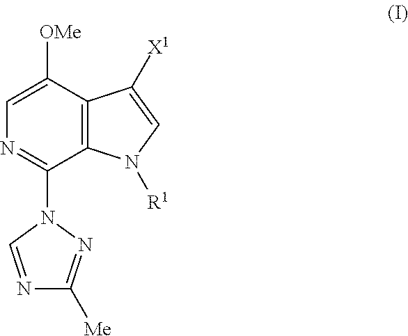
C1=C([OMe])C2=C(C(N3C=NC([Me])=N3)=N1)N([R1])C=C2[X1]
